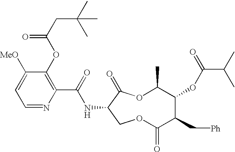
N(C(C1=C(OC(CC(C)(C)C)=O)C([MeO])=CC=N1)=O)C1C(=O)OC(C)C(OC(C(C)C)=O)C(C[Ph])C(=O)OC1
